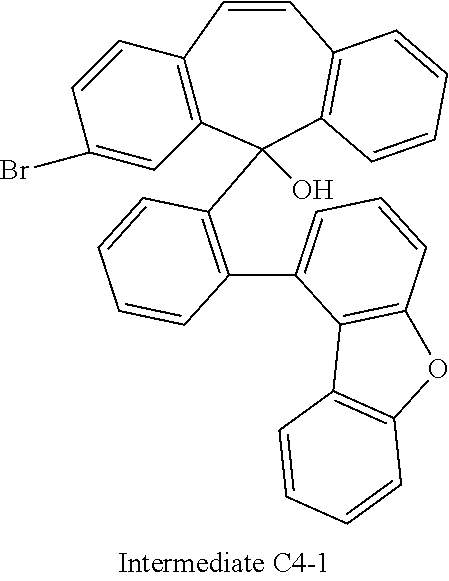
C1=CC2=C(C=C1Br)C(C1=C(C3=CC=CC4=C3C3=C(O4)C=CC=C3)C=CC=C1)(O)C1=C(C=C2)C=CC=C1
